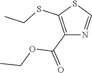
C1(C(=O)OCC)=C(SCC)SC=N1
